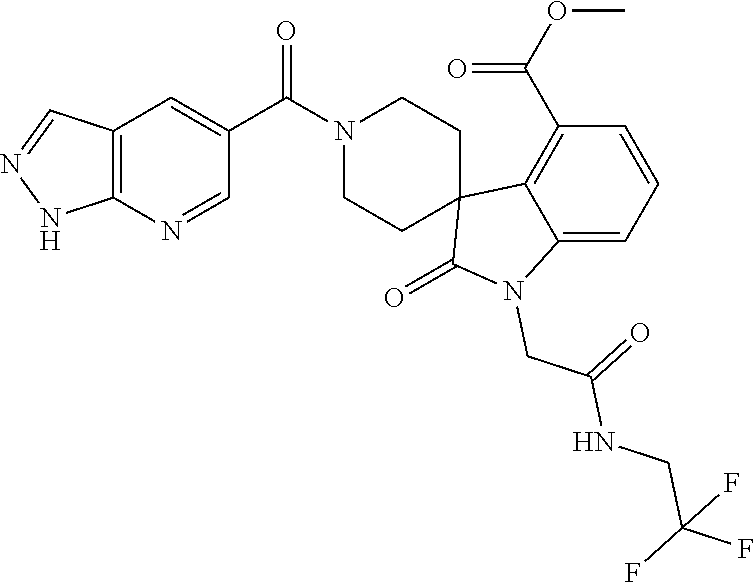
C12=C(N=CC(C(=O)N3CCC4(CC3)C3=C(C(OC)=O)C=CC=C3N(CC(=O)NCC(F)(F)F)C4=O)=C1)NN=C2
